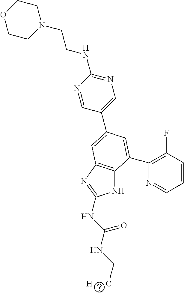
N1C2=C(N=C1NC(NC[H      C])=O)C=C(C1=CN=C(NCCN3CCOCC3)N=C1)C=C2C1=C(F)C=CC=N1
